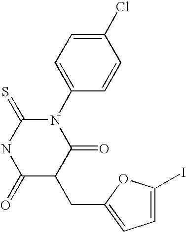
N1(C2=CC=C(Cl)C=C2)C(=S)NC(=O)C(CC2=CC=C(I)O2)C1=O
